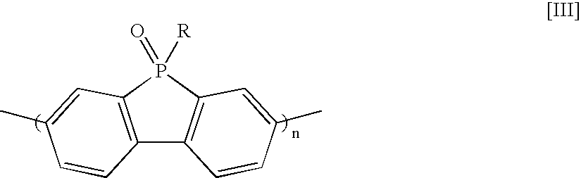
C12=C(P(=O)([R])C3=C1C=CC(C)=C3)C=C(C)C=C2
